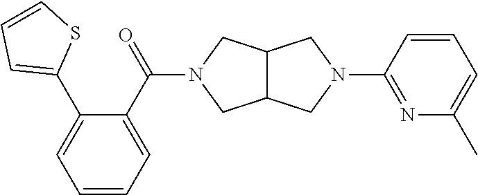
N1=C(N2CC3C(C2)CN(C(C2=CC=CC=C2C2=CC=CS2)=O)C3)C=CC=C1C
